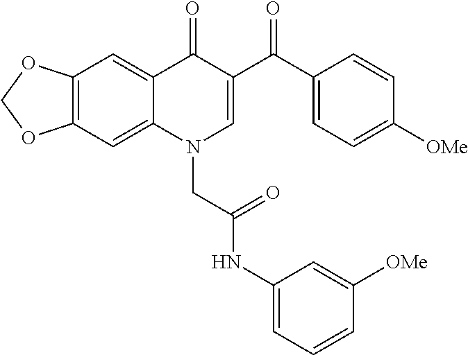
C12=C(C=C3C(=C1)C(=O)C(C(C1=CC=C([OMe])C=C1)=O)=CN3CC(NC1=CC=CC([OMe])=C1)=O)OCO2
